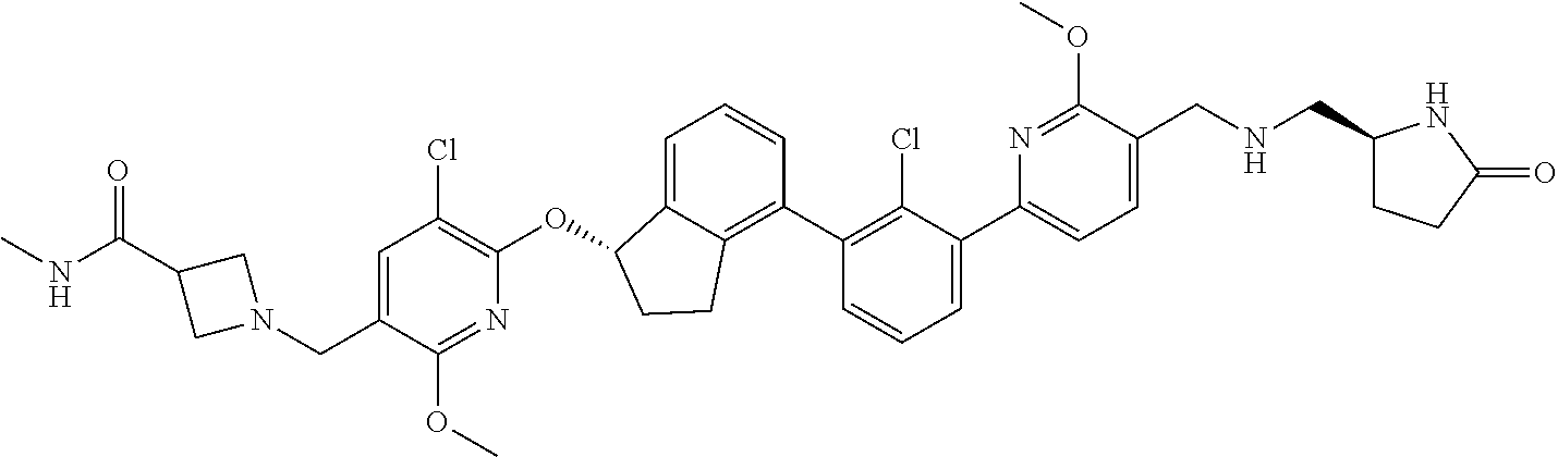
O(C1C2=CC=CC(C3=C(Cl)C(C4=CC=C(CNCC5CCC(=O)N5)C(OC)=N4)=CC=C3)=C2CC1)C1=C(Cl)C=C(CN2CC(C(NC)=O)C2)C(OC)=N1
